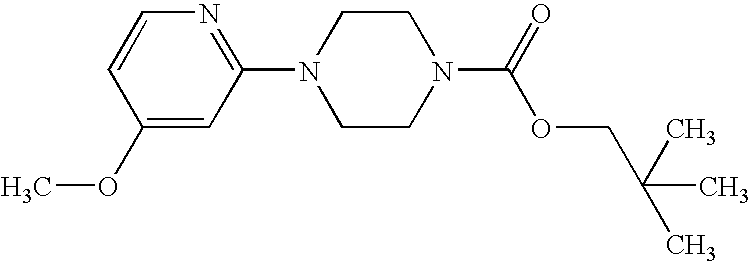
C1(OC)=CC(N2CCN(C(=O)OCC(C)(C)C)CC2)=NC=C1
